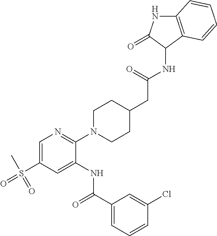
C1=C(S(C)(=O)=O)C=C(NC(C2=CC=CC(Cl)=C2)=O)C(N2CCC(CC(=O)NC3C4=C(NC3=O)C=CC=C4)CC2)=N1
